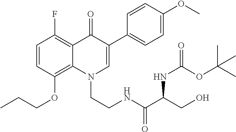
C1=CC(OCCC)=C2C(=C1F)C(=O)C(C1=CC=C(OC)C=C1)=CN2CCNC(C(CO)NC(OC(C)(C)C)=O)=O
